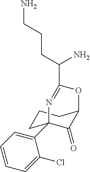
C1CC2(C3=CC=CC=C3Cl)C(=O)C(C1)OC(C(CCCN)N)=N2
